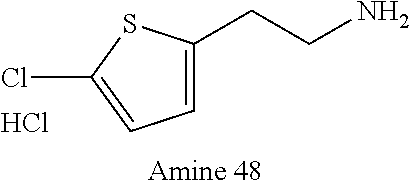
C(CN)C1=CC=C(Cl)S1.Cl
